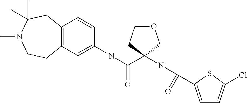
C12=C(C=C(NC(C3(NC(=O)C4=CC=C(Cl)S4)COCC3)=O)C=C1)CCN(C)C(C)(C)C2
